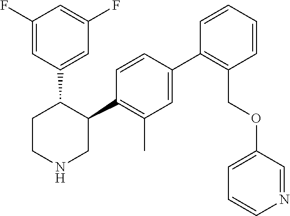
C1(F)=CC(C2CCNCC2C2=C(C)C=C(C3=C(COC4=CC=CN=C4)C=CC=C3)C=C2)=CC(F)=C1
